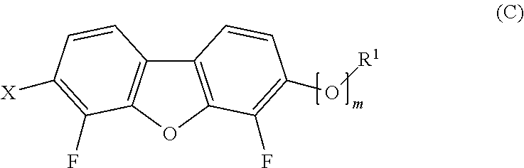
C12=C(OC3=C1C=CC([X])=C3F)C(F)=C(O[R1])C=C2
